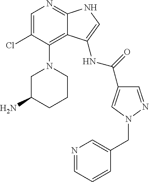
C1=C(Cl)C(N2CC(N)CCC2)=C2C(=N1)NC=C2NC(=O)C1=CN(CC2=CN=CC=C2)N=C1
